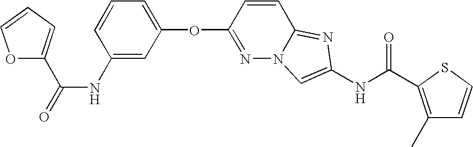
O(C1=NN2C(=NC(NC(=O)C3=C(C)C=CS3)=C2)C=C1)C1=CC=CC(NC(=O)C2=CC=CO2)=C1
